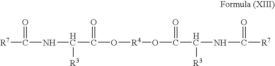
[R7]C(NC([R3])C(O[R4]OC(C([R3])NC([R7])=O)=O)=O)=O
